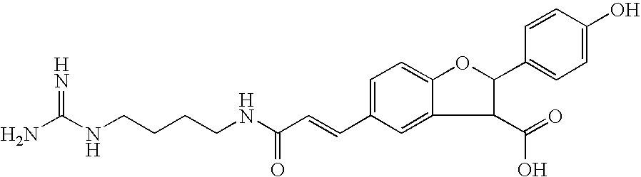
C1(C(=O)O)C(C2=CC=C(O)C=C2)OC2=CC=C(C=CC(NCCCCNC(N)=N)=O)C=C12
